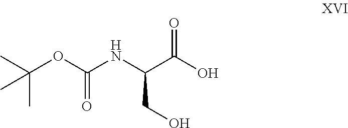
O(C(NC(C(=O)O)CO)=O)C(C)(C)C
